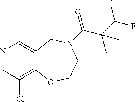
N1=CC(Cl)=C2C(=C1)CN(C(=O)C(C(F)F)(C)C)CCO2
